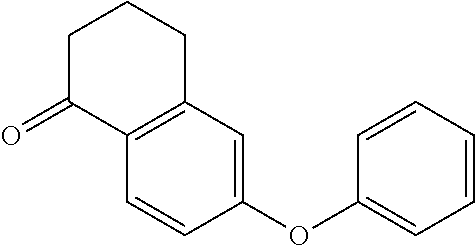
C1(OC2=CC=CC=C2)=CC2=C(C=C1)C(=O)CCC2
